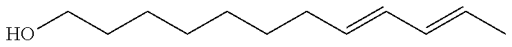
C(CCCCCCC=CC=CC)O
